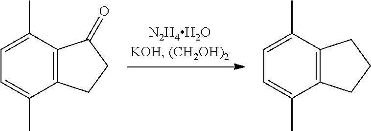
C12=C(C(C)=CC=C1C)C(=O)CC2.C12=C(C(C)=CC=C1C)CCC2
